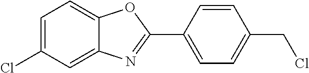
C1=C(Cl)C=C2C(=C1)OC(C1=CC=C(CCl)C=C1)=N2
